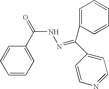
C1=CC=C(C(=O)NN=C(C2=CC=CC=C2)C2=CC=NC=C2)C=C1
